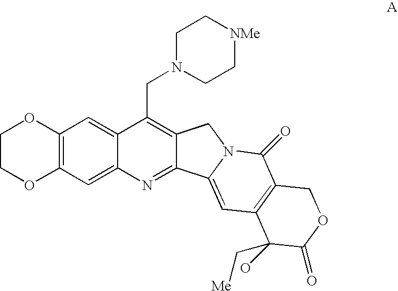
C1N(CC2=C3C(=NC4=CC5=C(C=C24)OCCO5)C2=CC4=C(C(=O)N2C3)COC(=O)C4(O)C[Me])CC[NMe]C1
